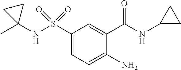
C1(S(NC2(C)CC2)(=O)=O)=CC=C(N)C(C(NC2CC2)=O)=C1
